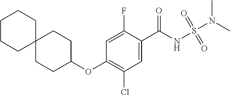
O=S(=O)(NC(C1=CC(Cl)=C(OC2CCC3(CC2)CCCCC3)C=C1F)=O)N(C)C
